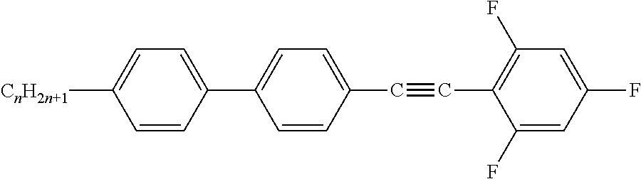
C1=CC(C2=CC=C(C#CC3=C(F)C=C(F)C=C3F)C=C2)=CC=C1[CnH2n+1]
